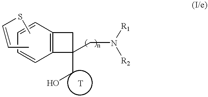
C12=C(C=CC=C1)CC2(CO)CN([R1])[R2].CSC=CC
